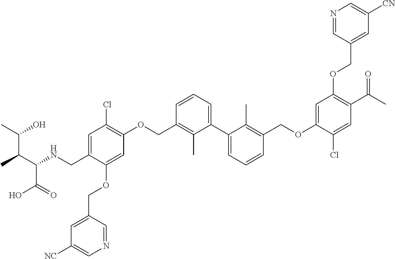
C1=C(CNC(C(=O)O)C(C(O)C)C)C(OCC2=CC([NC])=CN=C2)=CC(OCC2=C(C)C(C3=CC=CC(COC4=CC(OCC5=CC([CN])=CN=C5)=C(C(C)=O)C=C4Cl)=C3C)=CC=C2)=C1Cl
